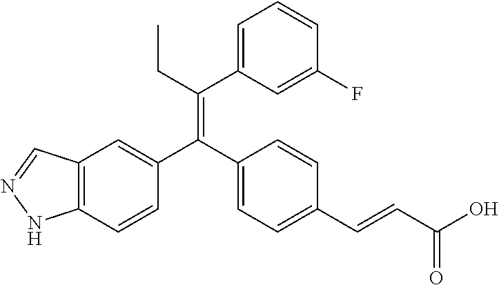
C12=C(C=CC(C(C3=CC=C(C=CC(O)=O)C=C3)=C(CC)C3=CC=CC(F)=C3)=C1)NN=C2
